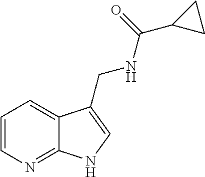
C1=CN=C2C(=C1)C(CNC(=O)C1CC1)=CN2
